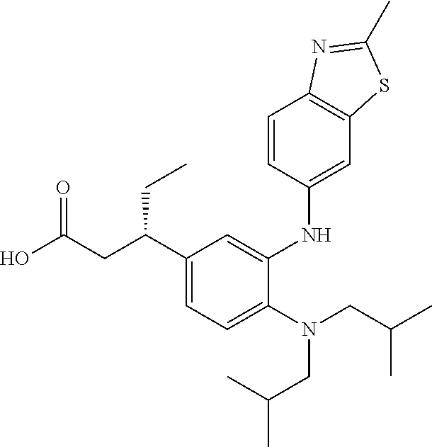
C1(C(CC(O)=O)CC)=CC=C(N(CC(C)C)CC(C)C)C(NC2=CC3=C(C=C2)N=C(C)S3)=C1
